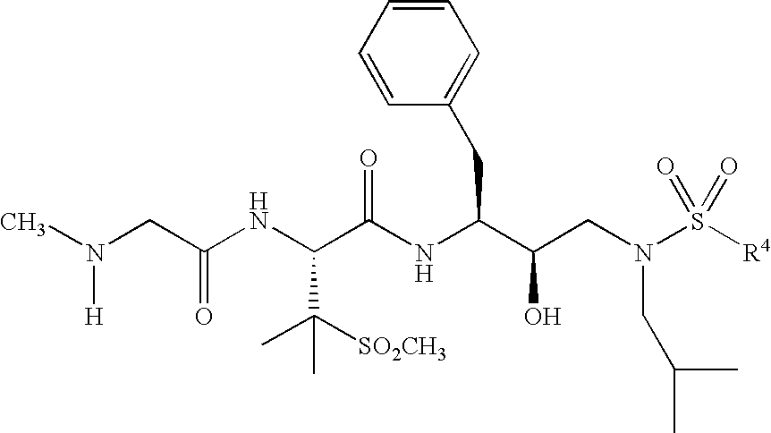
C(NC(C(NC(C(CN(S([R4])(=O)=O)CC(C)C)O)CC1=CC=CC=C1)=O)C(C)([SO2CH3])C)(CN(C)[H])=O
